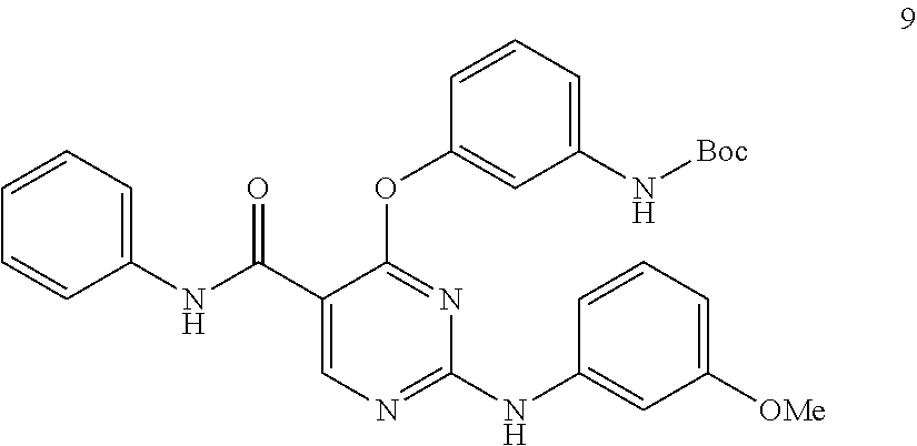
C1(N[Boc])=CC=CC(OC2=NC(NC3=CC([OMe])=CC=C3)=NC=C2C(=O)NC2=CC=CC=C2)=C1
